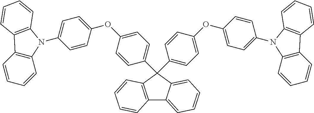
C12=C(C=CC=C1)C1=C(N2C2=CC=C(OC3=CC=C(C4(C5=CC=C(OC6=CC=C(N7C8=C(C=CC=C8)C8=C7C=CC=C8)C=C6)C=C5)C5=CC=CC=C5C5=C4C=CC=C5)C=C3)C=C2)C=CC=C1
